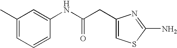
C1=CC(NC(=O)CC2=CSC(N)=N2)=CC(C)=C1
